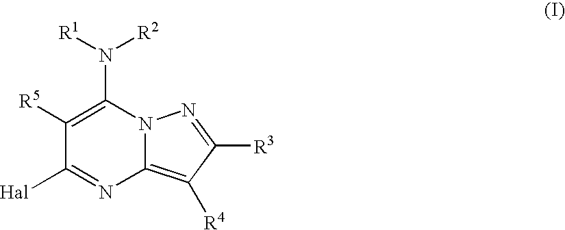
C1([R5])=C(N([R1])[R2])N2C(=C([R4])C([R3])=N2)N=C1[Hal]
